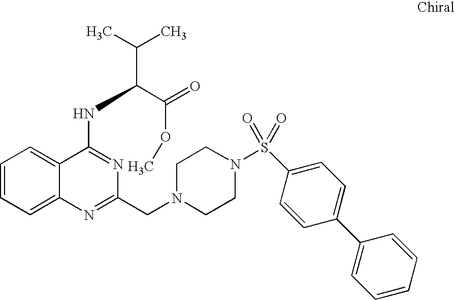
C1=CC=C2C(=C1)C(NC(C(C)C)C(=O)OC)=NC(CN1CCN(S(C3=CC=C(C4=CC=CC=C4)C=C3)(=O)=O)CC1)=N2
